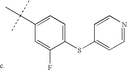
C1(C(C)(C)C)=CC=C(SC2=CC=NC=C2)C(F)=C1
